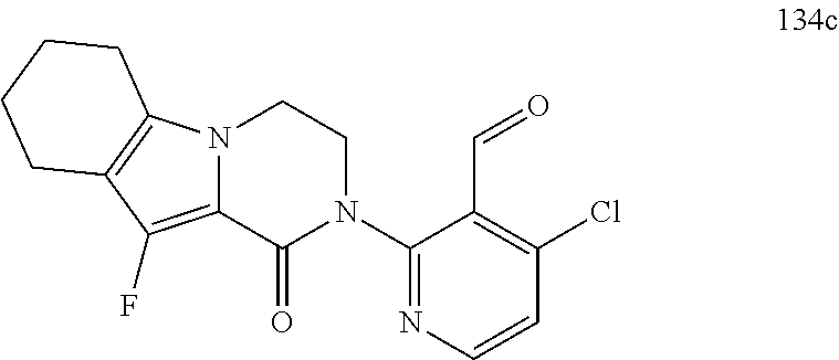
C1(N2CCN3C(=C(F)C4=C3CCCC4)C2=O)=NC=CC(Cl)=C1C=O
